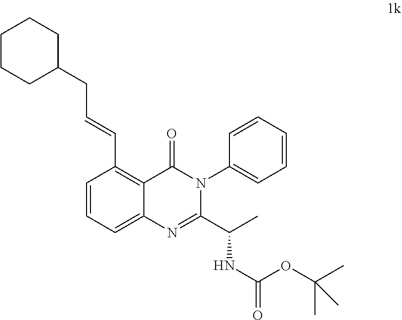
C(C=CC1=C2C(=CC=C1)N=C(C(C)NC(=O)OC(C)(C)C)N(C1=CC=CC=C1)C2=O)C1CCCCC1
